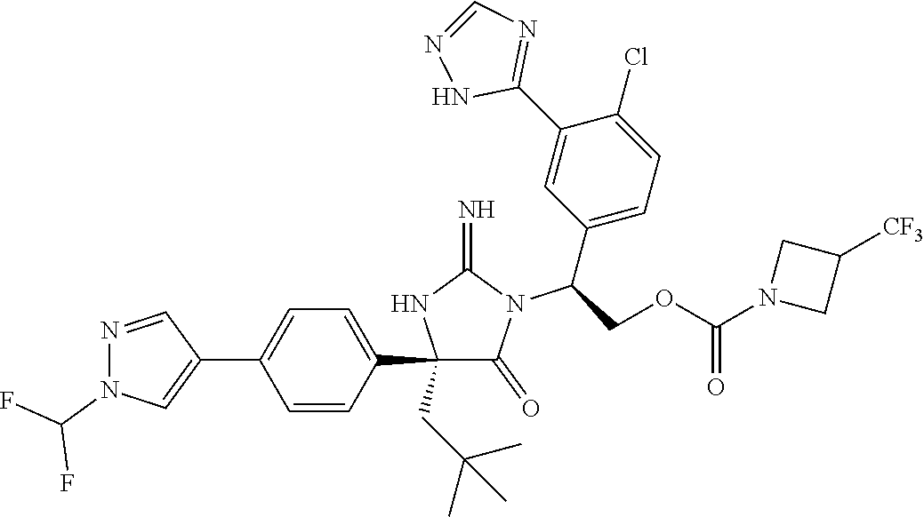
C1(C2=CC=C(C3=CN(C(F)F)N=C3)C=C2)(CC(C)(C)C)C(=O)N(C(C2=CC=C(Cl)C(C3=NC=NN3)=C2)COC(N2CC([CF3])C2)=O)C(=N)N1
